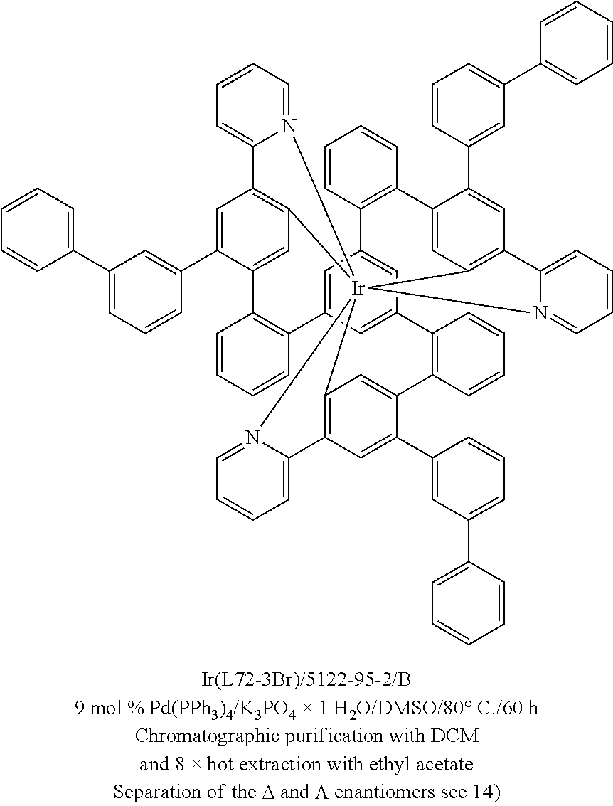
C1=CC2=C(C=C1)C1=CC3=C(C=C1C1=CC(C4=CC=CC=C4)=CC=C1)C1=CC=CC=N1[Ir]3145C3=C(C=C(C6=CC(C7=CC=CC=C7)=CC=C6)C(=C3)C3=C(C6=CC(=CC2=C6)C2=C(C=CC=C2)C2=CC1=C(C=C2C1=CC(C2=CC=CC=C2)=CC=C1)C1=CC=CC=N14)C=CC=C3)C1=CC=CC=N15
